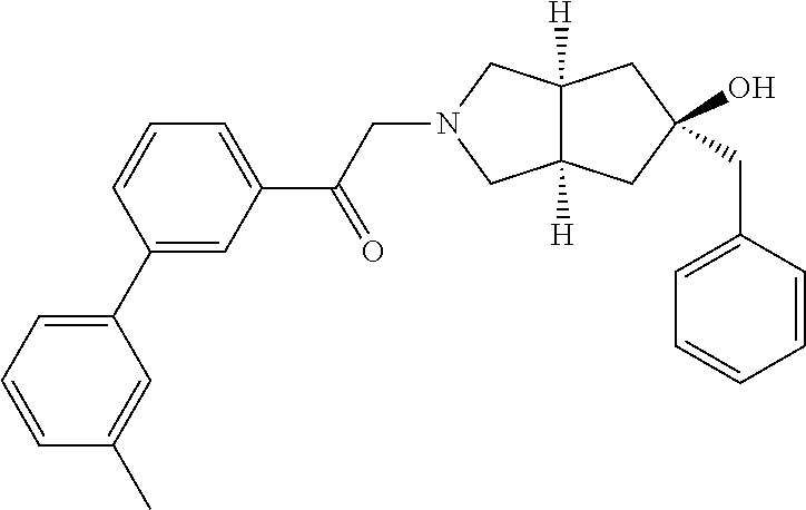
C1(CC2(O)CC3([H])C([H])(CN(CC(C4=CC=CC(C5=CC=CC(C)=C5)=C4)=O)C3)C2)=CC=CC=C1
